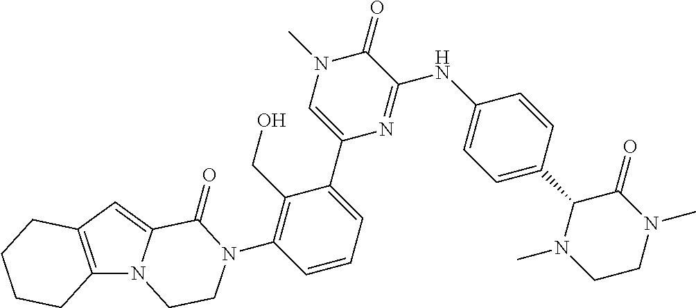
C12=C(C=C3N1CCN(C1=C(CO)C(C4=CN(C)C(=O)C(NC5=CC=C(C6N(C)CCN(C)C6=O)C=C5)=N4)=CC=C1)C3=O)CCCC2
